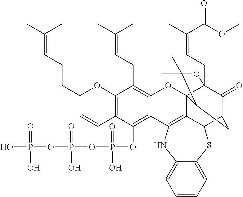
C12=C(C=CC(CCC=C(C)C)(C)O1)C(OP(OP(OP(O)(=O)O)(=O)O)(=O)O)=C1C(=C2CC=C(C)C)OC23C4(CC=C(C)C(OC)=O)C(=O)C(CC2C(C)(C)O4)C2SC4=CC=CC=C4NC1=C32
